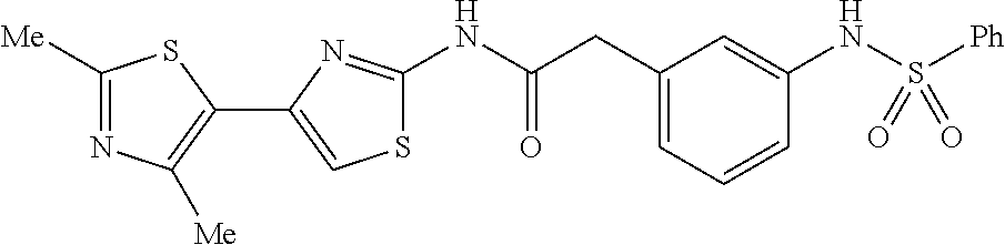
C1([Me])=NC([Me])=C(C2=CSC(NC(CC3=CC=CC(NS([Ph])(=O)=O)=C3)=O)=N2)S1
